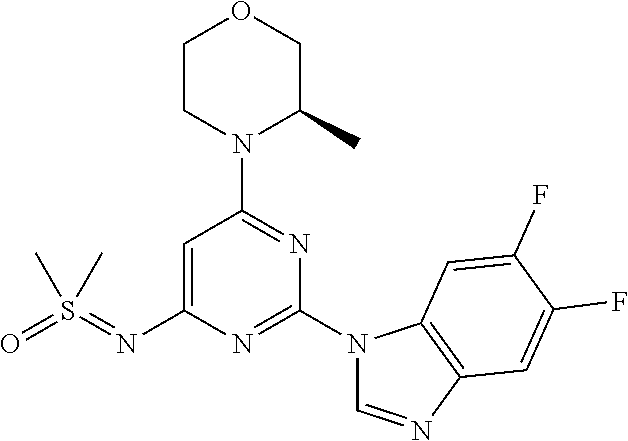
C1=C(N=S(=O)(C)C)N=C(N2C=NC3=C2C=C(F)C(F)=C3)N=C1N1C(C)COCC1
